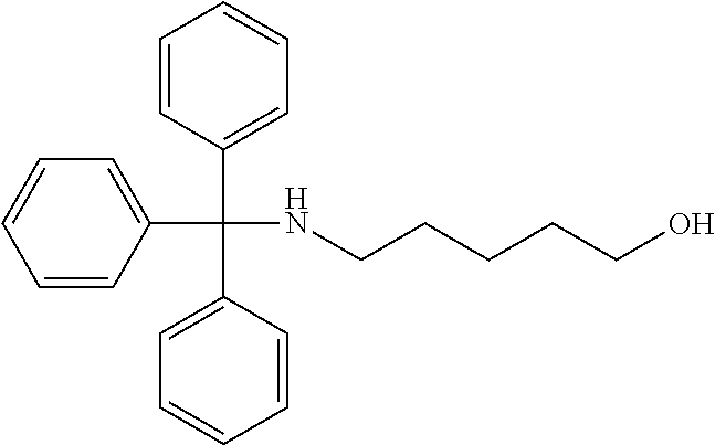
C1=CC(C(C2=CC=CC=C2)(C2=CC=CC=C2)NCCCCCO)=CC=C1
